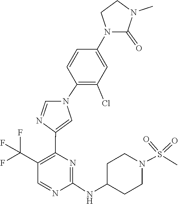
N1=CC(C(F)(F)F)=C(C2=CN(C3=C(Cl)C=C(N4C(=O)N(C)CC4)C=C3)C=N2)N=C1NC1CCN(S(=O)(=O)C)CC1
